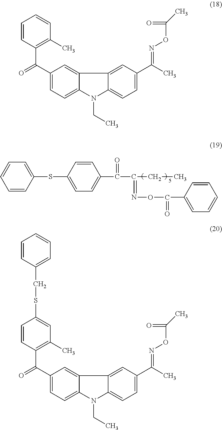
C1=CC(SC2=CC=C(C(C(CC)=NOC(C3=CC=CC=C3)=O)=O)C=C2)=CC=C1.C1=CC(C(=O)C2=CC=C3C(=C2)C2=CC(C(C)=NOC(C)=O)=CC=C2N3CC)=C(C)C=C1.C1=CC(C(=O)C2=CC=C3C(=C2)C2=CC(C(C)=NOC(C)=O)=CC=C2N3CC)=C(C)C=C1SCC1=CC=CC=C1
